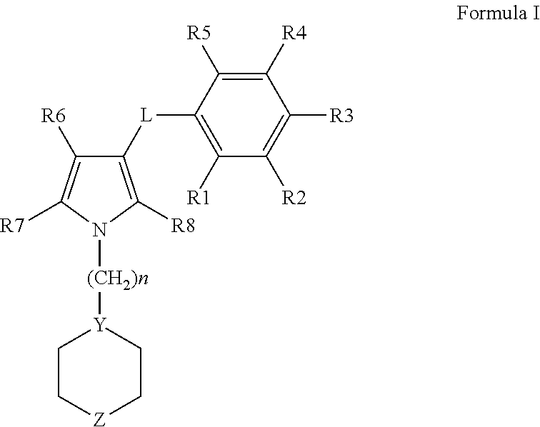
C1([L]C2=C([R1])C([R2])=C([R3])C([R4])=C2[R5])=C([R8])N([(CH2)n][Y]2CC[Z]CC2)C([R7])=C1[R6]
